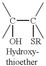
C(C(C)(C)[SR])(C)(C)O
